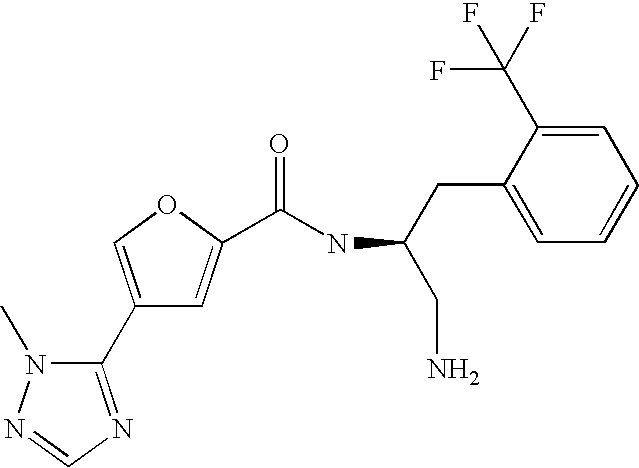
C1(C2=NC=NN2C)=COC(C(NC(CN)CC2=CC=CC=C2C(F)(F)F)=O)=C1
